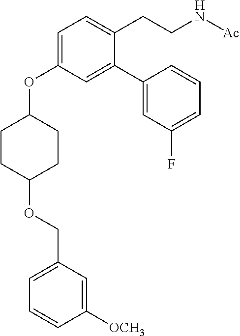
C1=C(OC2CCC(OCC3=CC=CC([OCH3])=C3)CC2)C=C(C2=CC(F)=CC=C2)C(CCN[Ac])=C1
